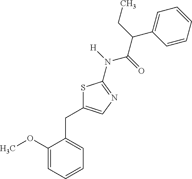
S1C(CC2=CC=CC=C2OC)=CN=C1N(C(C(C1=CC=CC=C1)CC)=O)[H]
